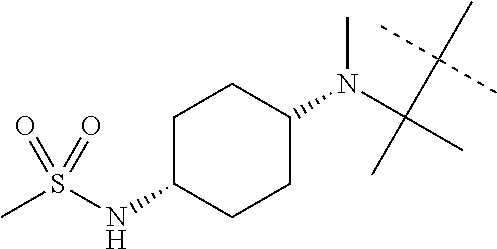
C(C)(C)(N(C)C1CCC(NS(C)(=O)=O)CC1)C(C)(C)C
